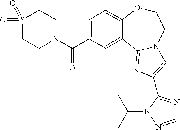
C1=C(C(=O)N2CCS(=O)(=O)CC2)C=C2C(=C1)OCCN1C2=NC(C2=NC=NN2C(C)C)=C1
